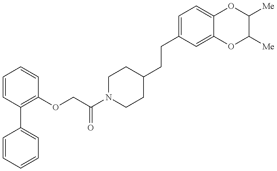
C1=CC=CC=C1C1=C(OCC(N2CCC(CCC3=CC=C4C(=C3)OC([Me])C([Me])O4)CC2)=O)C=CC=C1
